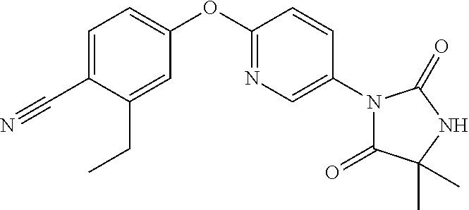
C1(OC2=CC=C(C#N)C(CC)=C2)=NC=C(N2C(=O)C(C)(C)NC2=O)C=C1
